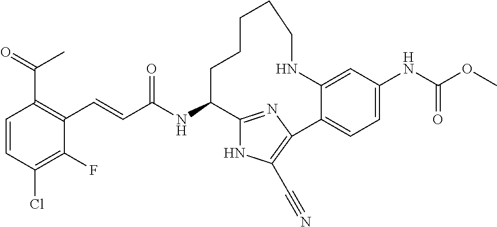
C1(C=CC(NC2C3=NC(=C(C#N)N3)C3=CC=C(NC(OC)=O)C=C3NCCCCC2)=O)=C(C(=O)C)C=CC(Cl)=C1F
